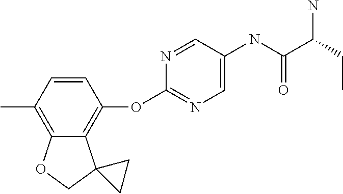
C1(C)=C2C(=C(OC3=NC=C(NC(C(CC)N)=O)C=N3)C=C1)C1(CO2)CC1
